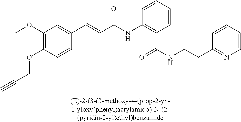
C1(OC)=C(OCC#C)C=CC(C=CC(=O)NC2=C(C(=O)NCCC3=NC=CC=C3)C=CC=C2)=C1
